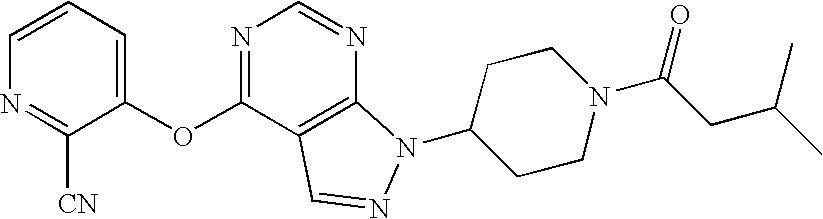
C1=CC=C(OC2=NC=NC3=C2C=NN3C2CCN(C(CC(C)C)=O)CC2)C([CN])=N1
